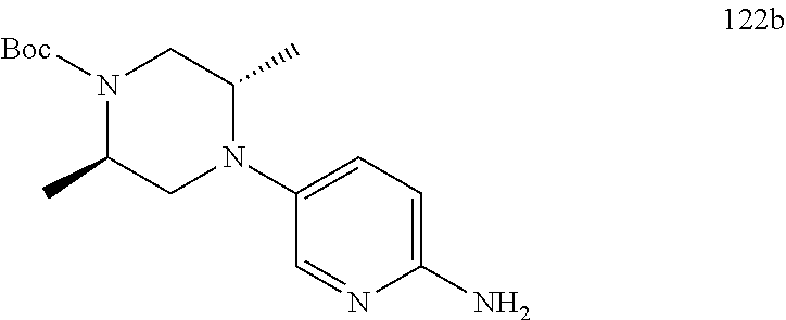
C1(N2C(C)CN([Boc])C(C)C2)=CC=C(N)N=C1
